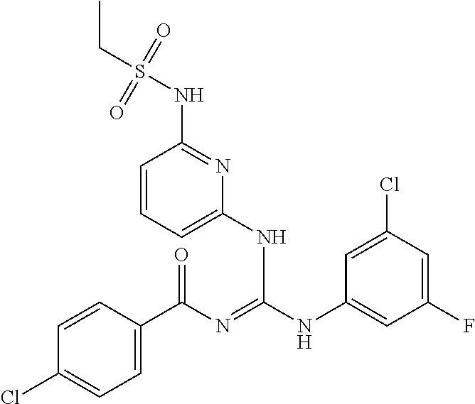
C1=CC(C(N=C(NC2=CC(F)=CC(Cl)=C2)NC2=CC=CC(NS(CC)(=O)=O)=N2)=O)=CC=C1Cl
